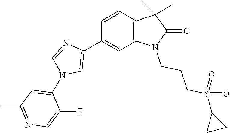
C1=CC2=C(C=C1C1=CN(C3=CC(C)=NC=C3F)C=N1)N(CCCS(=O)(=O)C1CC1)C(=O)C2(C)C
